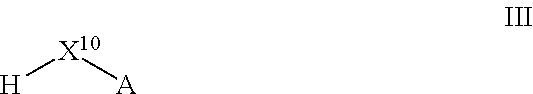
[H][X10][A]
